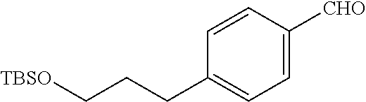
[TBSO]CCCC1=CC=C([CHO])C=C1
